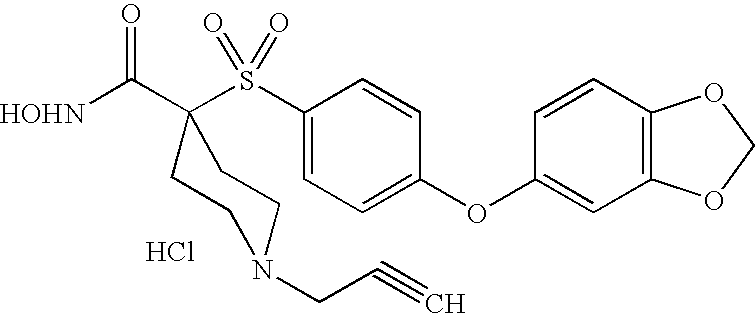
[HOHN]C(C1(S(C2=CC=C(OC3=CC4=C(C=C3)OCO4)C=C2)(=O)=O)CCN(CC#C)CC1)=O.Cl
